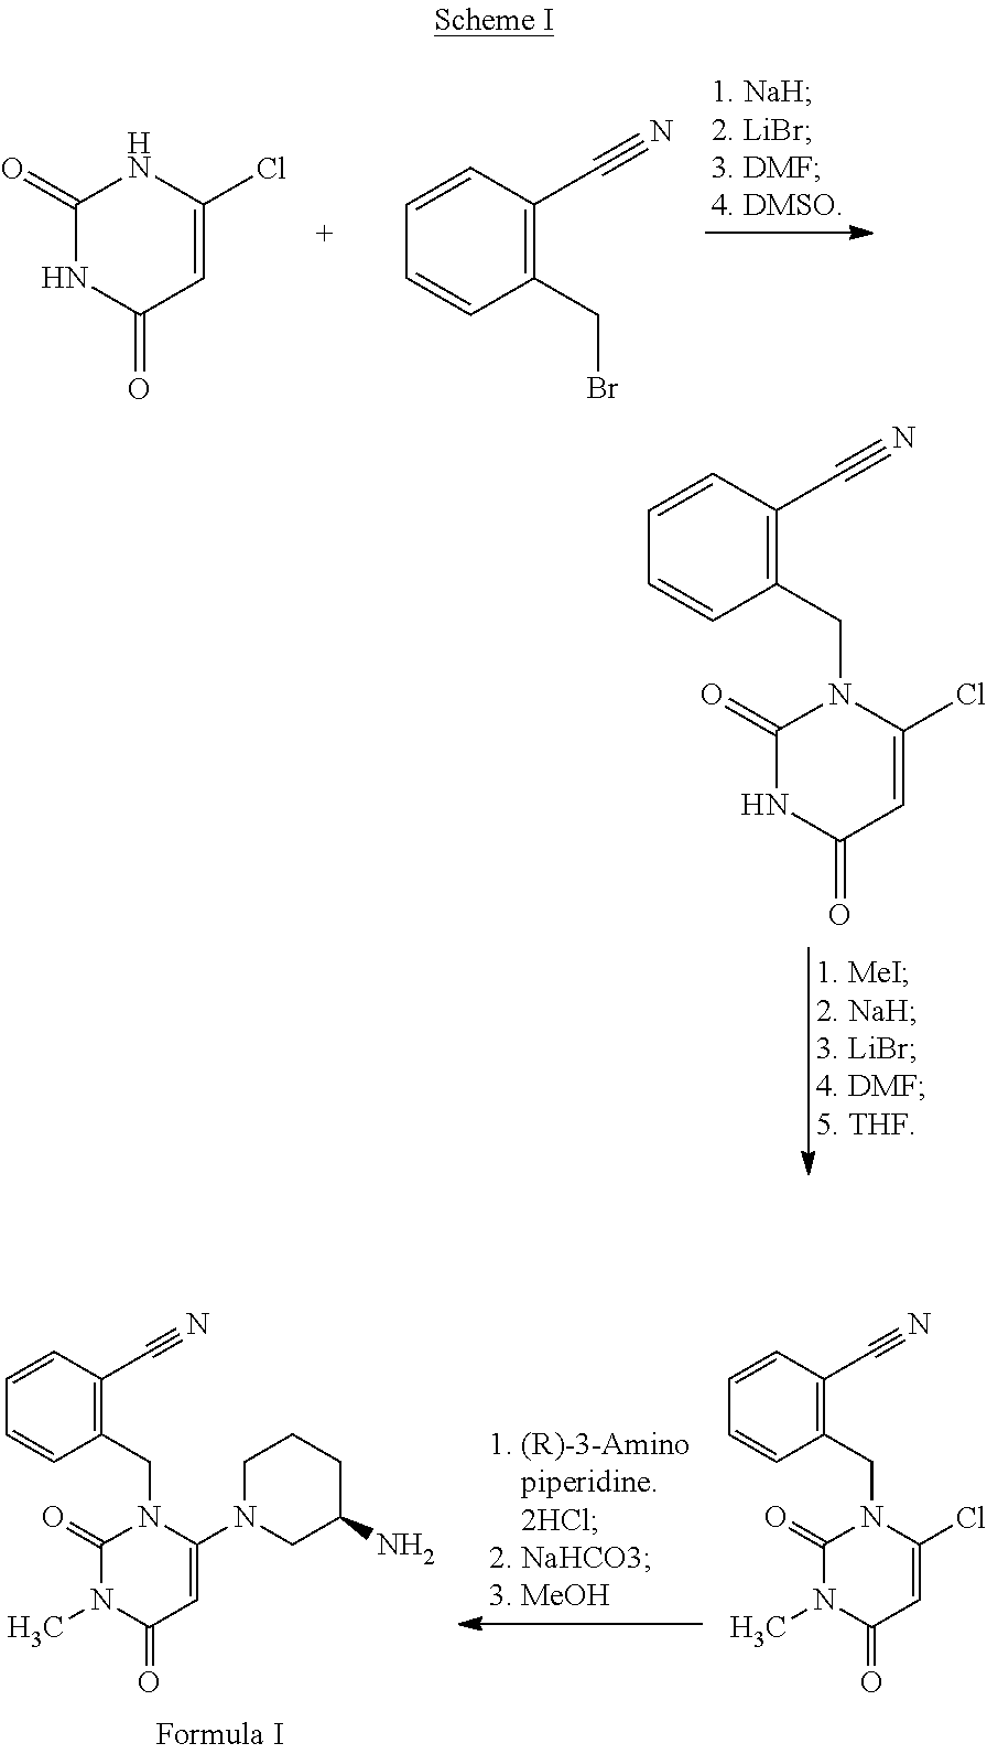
C1(=O)NC(=O)C=C(Cl)N1.C1=CC(C#N)=C(CBr)C=C1.C1(CN2C(Cl)=CC(=O)NC2=O)=C(C#N)C=CC=C1.C1(CN2C(N3CCCC(N)C3)=CC(=O)N(C)C2=O)=C(C#N)C=CC=C1.C1(CN2C(Cl)=CC(=O)N(C)C2=O)=C(C#N)C=CC=C1
